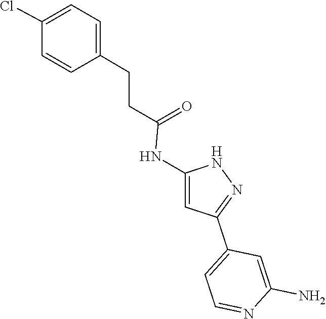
N1C(NC(CCC2=CC=C(Cl)C=C2)=O)=CC(C2=CC=NC(N)=C2)=N1
